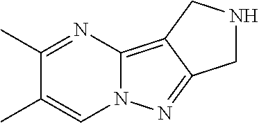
C1(C)=NC2=C3C(=NN2C=C1C)CNC3
